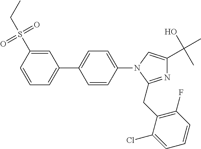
C1=CC(S(=O)(=O)CC)=CC(C2=CC=C(N3C(CC4=C(F)C=CC=C4Cl)=NC(C(O)(C)C)=C3)C=C2)=C1
